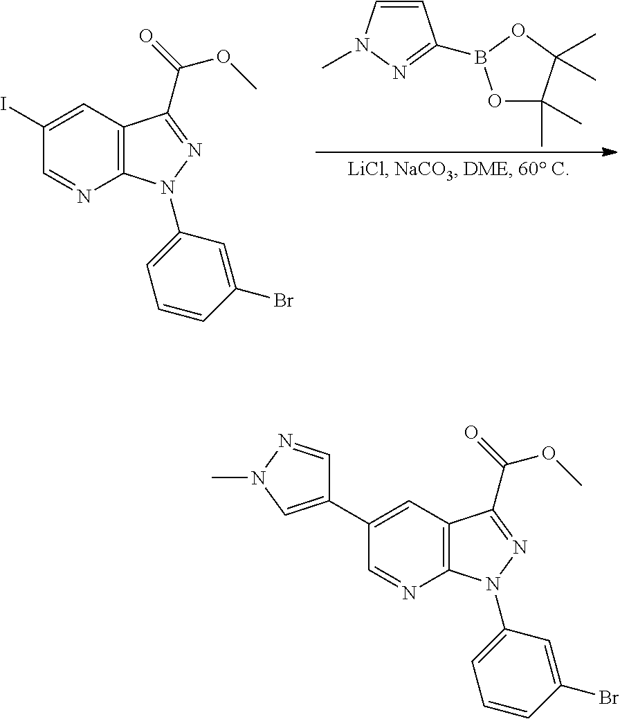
C1(I)=CC2=C(N=C1)N(C1=CC=CC(Br)=C1)N=C2C(=O)OC.C1=CN(C)N=C1B1OC(C)(C)C(C)(C)O1.C1(C2=CN(C)N=C2)=CC2=C(N=C1)N(C1=CC=CC(Br)=C1)N=C2C(=O)OC
